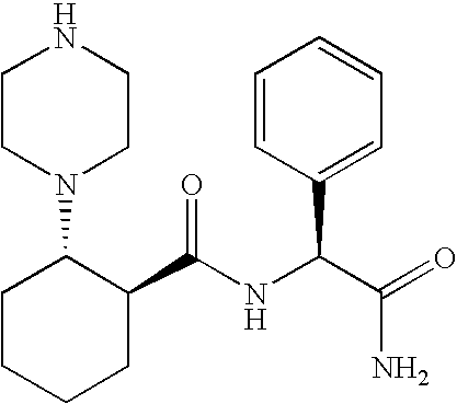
N1CCN(C2CCCCC2C(NC(C(=O)N)C2=CC=CC=C2)=O)CC1
